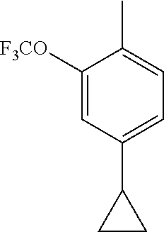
C1([F3CO])=CC(C2CC2)=CC=C1C
